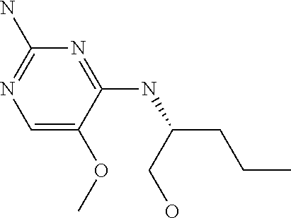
C1=C(OC)C(NC(CCC)CO)=NC(N)=N1
